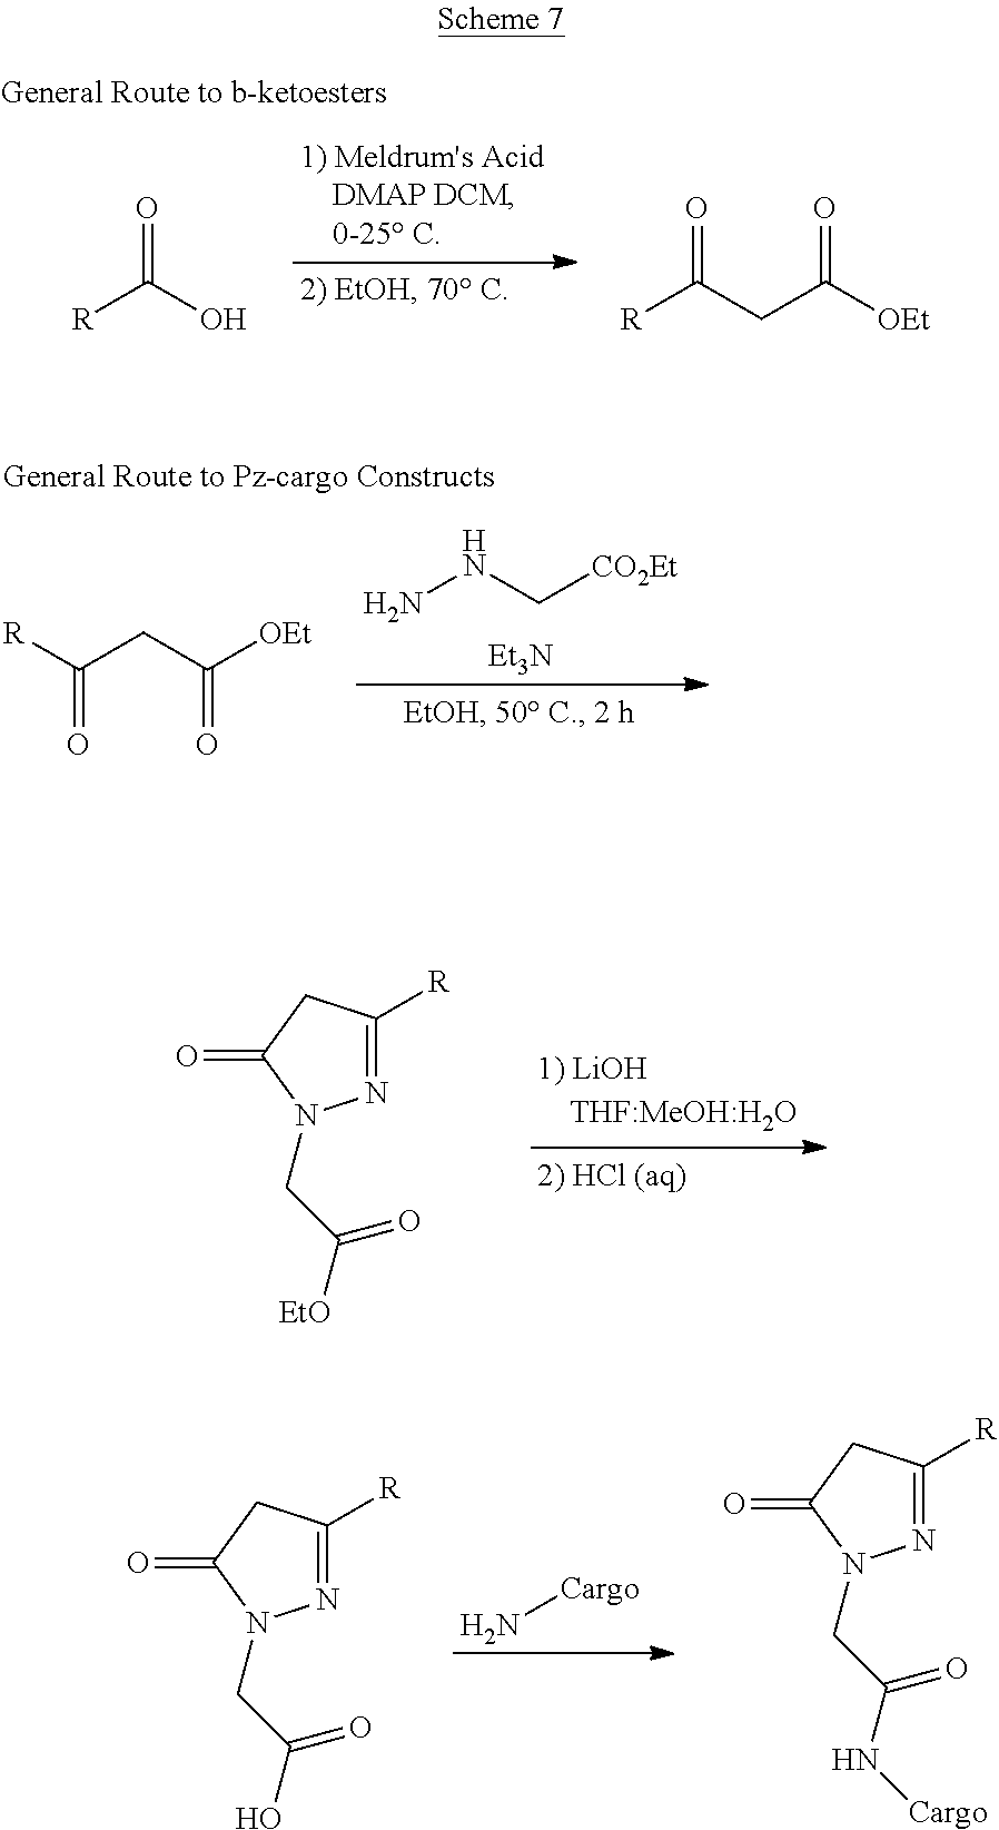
N1=C([R])CC(=O)N1CC([EtO])=O.N[Cargo].N1=C([R])CC(=O)N1CC(O)=O.N1=C([R])CC(=O)N1CC(N[Cargo])=O.O=C(O)[R].O=C(CC([OEt])=O)[R].NNC[CO2Et].[Et3N].O=C(CC([OEt])=O)[R]
